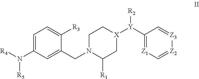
C1=C(N([R4])[R5])C=C(CN2C([R1])C[X]([Y](C3=[Z1]C=[Z2][Z3]=C3)[R2])CC2)C([R3])=C1
